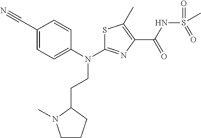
S1C(N(C2=CC=C(C#N)C=C2)CCC2N(C)CCC2)=NC(C(NS(C)(=O)=O)=O)=C1C
